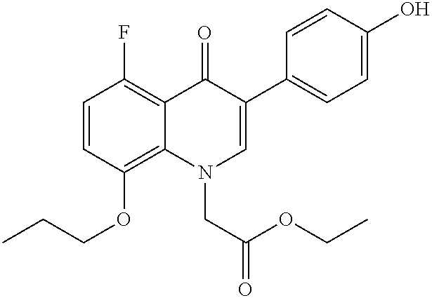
C1=CC(OCCC)=C2C(=C1F)C(=O)C(C1=CC=C(O)C=C1)=CN2CC(=O)OCC
